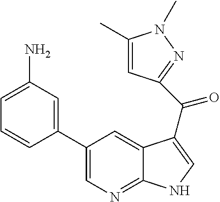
C1(C)=CC(C(=O)C2=CNC3=NC=C(C4=CC(N)=CC=C4)C=C32)=NN1C
